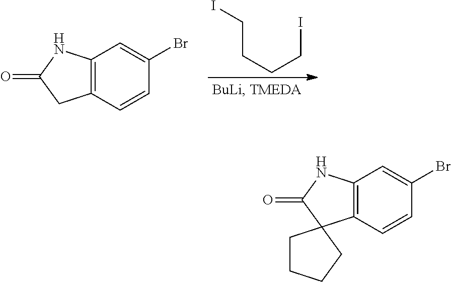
C12=C(C=CC(Br)=C1)CC(=O)N2.C(CCCI)I.C12=C(C=CC(Br)=C1)C1(C(=O)N2)CCCC1
